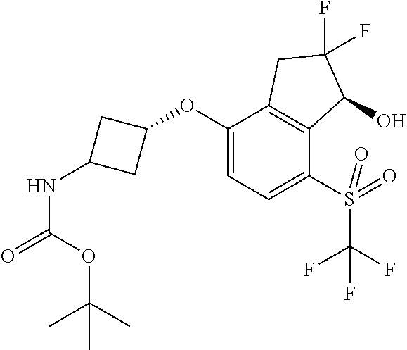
C1(OC2CC(NC(=O)OC(C)(C)C)C2)=CC=C(S(=O)(C(F)(F)F)=O)C2=C1CC(F)(F)C2O
